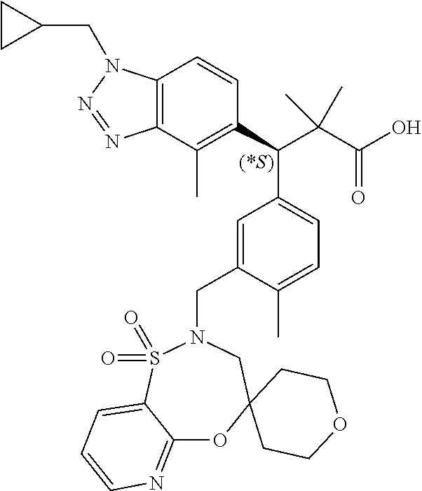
C1=C(CN2S(=O)(=O)C3=CC=CN=C3OC3(C2)CCOCC3)C(C)=CC=C1C(C(C(O)=O)(C)C)C1=C(C)C2=C(C=C1)N(CC1CC1)N=N2
